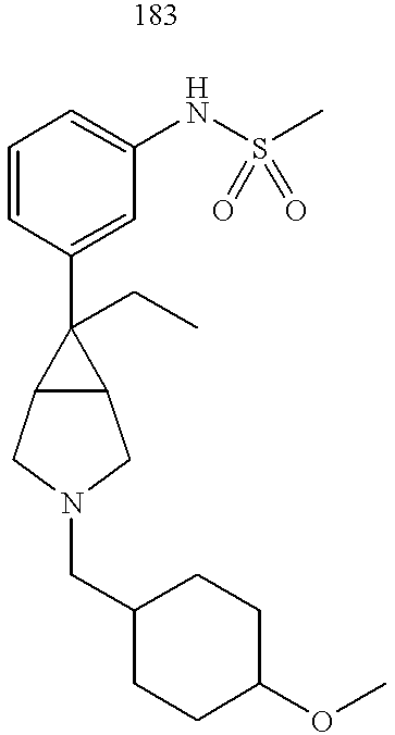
C1=CC(C2(CC)C3C2CN(CC2CCC(OC)CC2)C3)=CC(NS(C)(=O)=O)=C1
